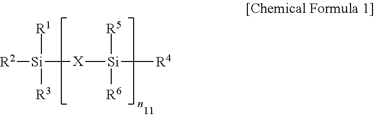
[R2][Si]([R1])([R3])[X][Si]([R4])([R6])[R5]
